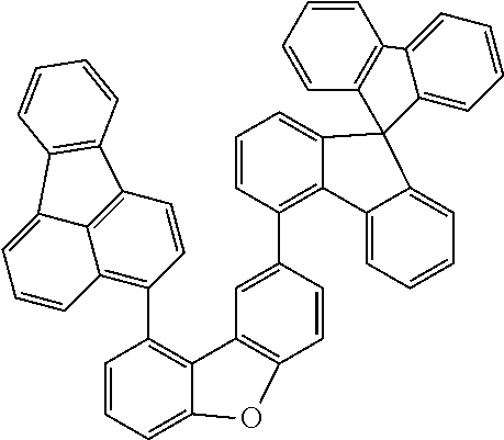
C1=CC=C2C(=C1C1=C3C4=C(C=C1)C1=C(C4=CC=C3)C=CC=C1)C1=C(C=CC(C3=C4C(=CC=C3)C3(C5=CC=CC=C45)C4=C(C=CC=C4)C4=CC=CC=C34)=C1)O2
